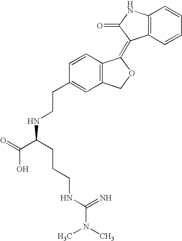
C12=C(C=CC=C1)C(=C1C3=C(CO1)C=C(CCNC(CCCNC(=N)N(C)C)C(O)=O)C=C3)C(=O)N2
